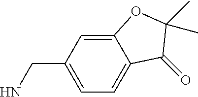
C1=C(CN)C=C2C(=C1)C(=O)C(C)(C)O2
